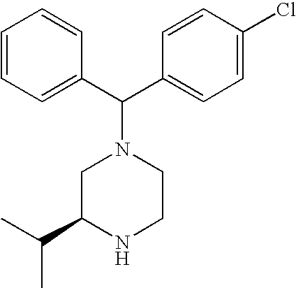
C1(C(C2=CC=C(Cl)C=C2)N2CC(C(C)C)NCC2)=CC=CC=C1
